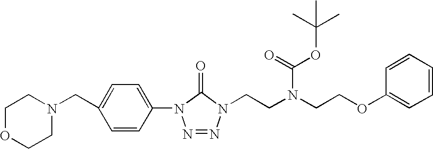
N1=NN(CCN(CCOC2=CC=CC=C2)C(OC(C)(C)C)=O)C(=O)N1C1=CC=C(CN2CCOCC2)C=C1
